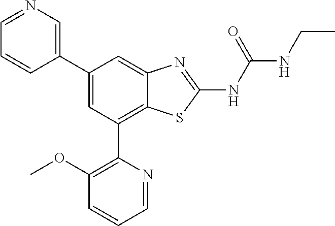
C1(C2=CN=CC=C2)=CC(C2=C(OC)C=CC=N2)=C2C(=C1)N=C(NC(NCC)=O)S2
